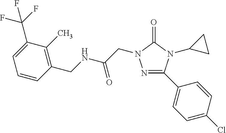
N1=C(C2=CC=C(Cl)C=C2)N(C2CC2)C(=O)N1CC(=O)NCC1=C(C)C(C(F)(F)F)=CC=C1
